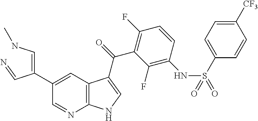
C(=CNC)(C=N)C1=CC2=C(N=C1)NC=C2C(=O)C1=C(F)C=CC(NS(C2=CC=C([CF3])C=C2)(=O)=O)=C1F
